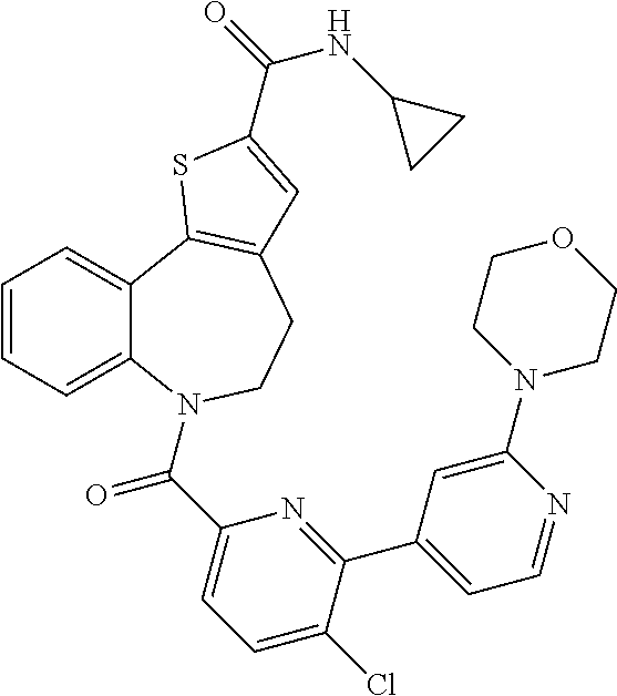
C1=CC=C2C(=C1)C1=C(CCN2C(C2=CC=C(Cl)C(C3=CC=NC(N4CCOCC4)=C3)=N2)=O)C=C(C(=O)NC2CC2)S1
